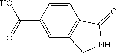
C(C1=CC2=C(C=C1)C(=O)NC2)(=O)O
